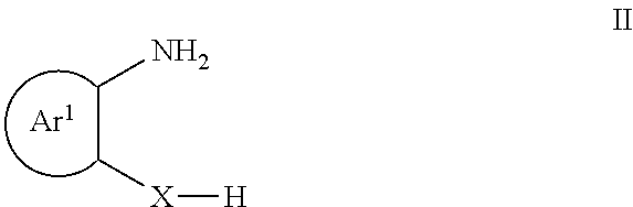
C(C[X][H])N
